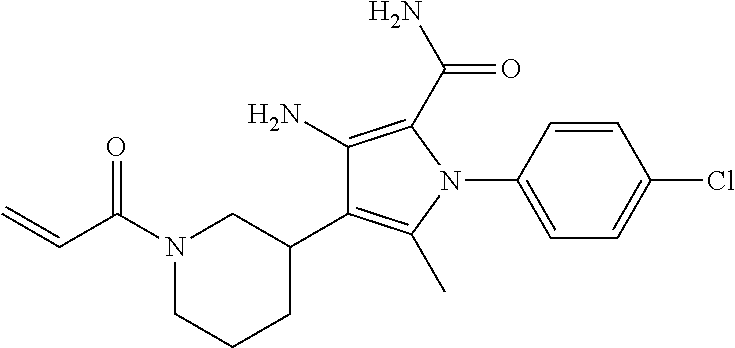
N1(C(C=C)=O)CCCC(C2=C(C)N(C3=CC=C(Cl)C=C3)C(C(=O)N)=C2N)C1
